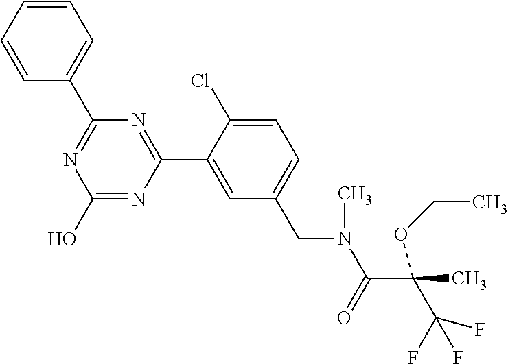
N1=C(C2=CC=CC=C2)N=C(C2=CC(CN(C(C(C(F)(F)F)(C)OCC)=O)C)=CC=C2Cl)N=C1O
